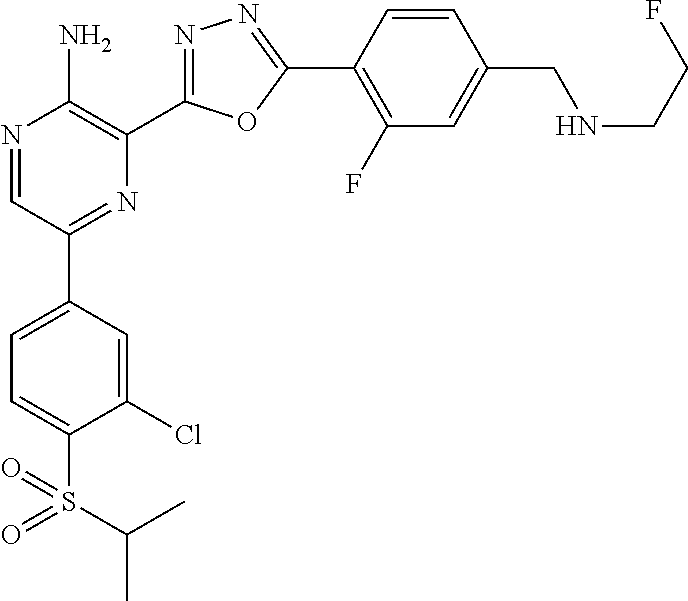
N1=CC(C2=CC=C(S(C(C)C)(=O)=O)C(Cl)=C2)=NC(C2=NN=C(C3=C(F)C=C(CNCCF)C=C3)O2)=C1N
